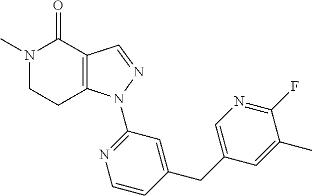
N1(C)CCC2=C(C1=O)C=NN2C1=NC=CC(CC2=CN=C(F)C(C)=C2)=C1
